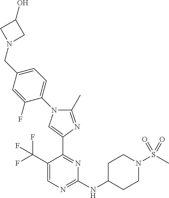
C1(C(F)(F)F)=CN=C(NC2CCN(S(C)(=O)=O)CC2)N=C1C1=CN(C2=CC=C(CN3CC(O)C3)C=C2F)C(C)=N1
